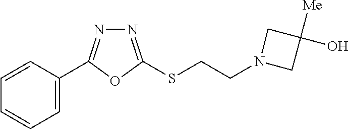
C1=C(C2=NN=C(SCCN3CC([Me])(O)C3)O2)C=CC=C1
